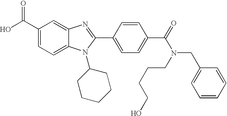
C1(C(O)=O)=CC=C2C(=C1)N=C(C1=CC=C(C(=O)N(CC3=CC=CC=C3)CCCCO)C=C1)N2C1CCCCC1
